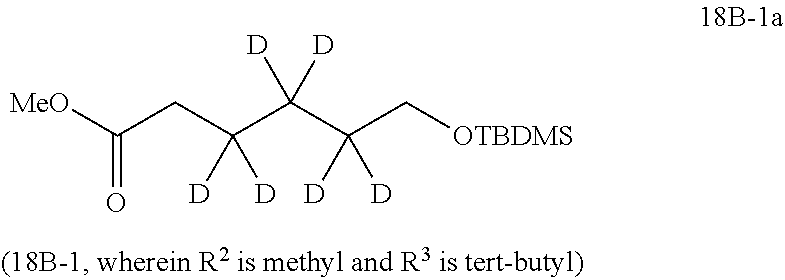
C(CC(C(C(C[OTBDMS])([D])[D])([D])[D])([D])[D])([MeO])=O
